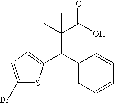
C1(Br)=CC=C(C(C2=CC=CC=C2)C(C)(C(O)=O)C)S1
